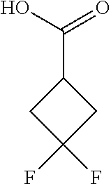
C1(C(O)=O)CC(F)(F)C1
